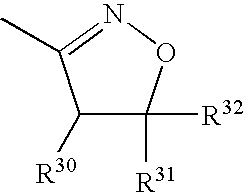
C1([R30])C([R32])([R31])ON=C1C
